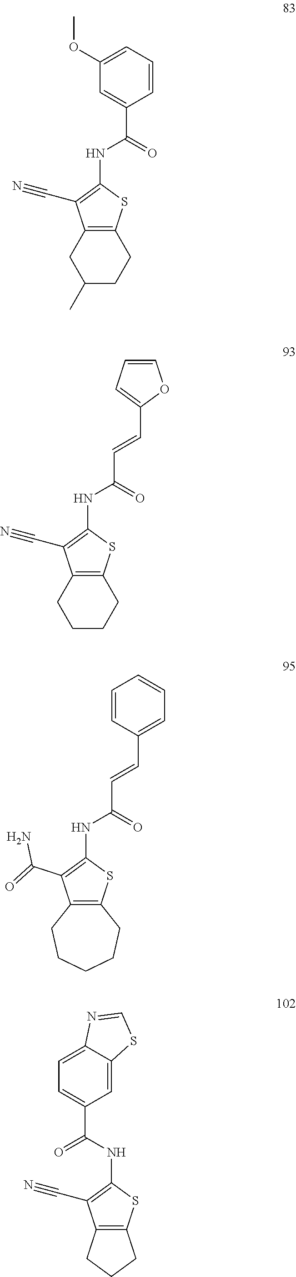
C12=C(CC(C)CC1)C(C#N)=C(NC(C1=CC(OC)=CC=C1)=O)S2.C12=C(CCCC1)C(C#N)=C(NC(C=CC1=CC=CO1)=O)S2.C12=C(C(C(=O)N)=C(NC(C=CC3=CC=CC=C3)=O)S1)CCCCC2.C12=C(C(C#N)=C(NC(C3=CC=C4C(=C3)SC=N4)=O)S1)CCC2
